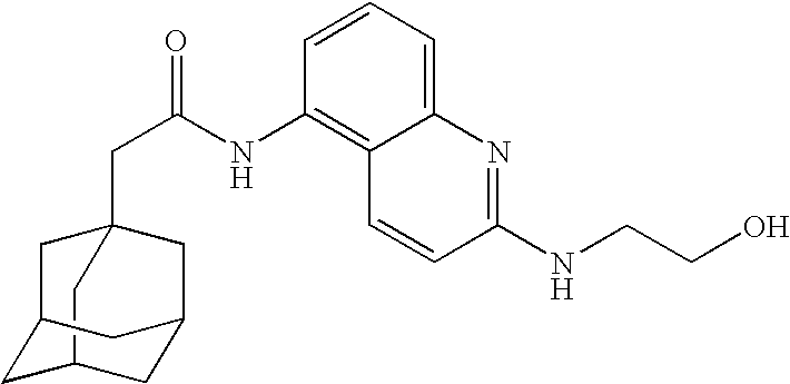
C12(CC(=O)NC3=C4C(=CC=C3)N=C(NCCO)C=C4)CC3CC(C1)CC(C3)C2
